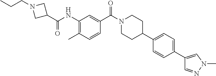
CC1=C(NC(C2CN(CCC)C2)=O)C=C(C(N2CCC(C3=CC=C(C4=CN(C)N=C4)C=C3)CC2)=O)C=C1
